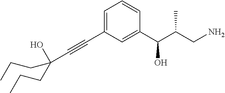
C1=C(C#CC(CCC)(CCC)O)C=C(C(C(CN)C)O)C=C1
